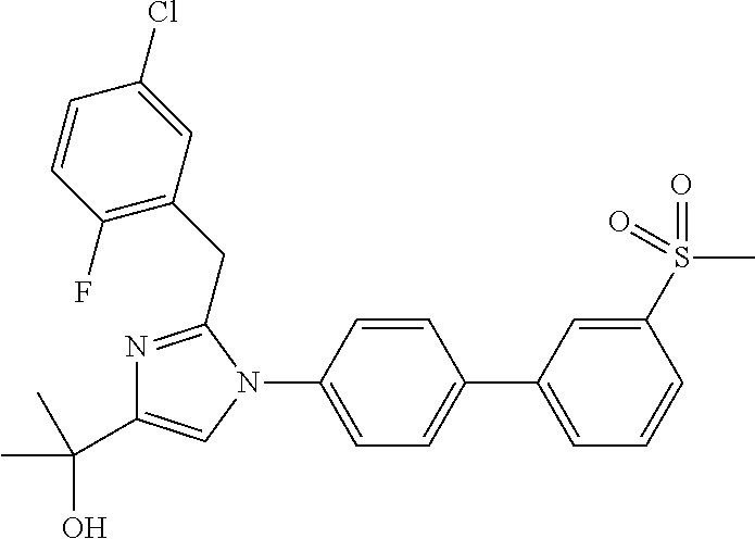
C1=C(C2=CC=C(N3C(CC4=C(F)C=CC(Cl)=C4)=NC(C(O)(C)C)=C3)C=C2)C=C(S(=O)(C)=O)C=C1
